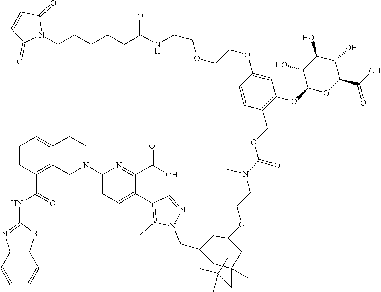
C12=C(C=CC=C1)SC(NC(C1=C3C(=CC=C1)CCN(C1=CC=C(C4=C(C)N(CC56CC7(C)CC(C)(C5)CC(OCCN(C(OCC5=C(OC8OC(C(O)=O)C(O)C(O)C8O)C=C(OCCOCCNC(CCCCCN8C(=O)C=CC8=O)=O)C=C5)=O)C)(C6)C7)N=C4)C(C(O)=O)=N1)C3)=O)=N2
